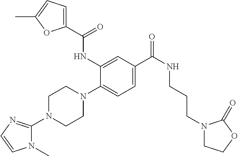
N1(C2=NC=CN2C)CCN(C2=CC=C(C(NCCCN3CCOC3=O)=O)C=C2NC(C2=CC=C(C)O2)=O)CC1
